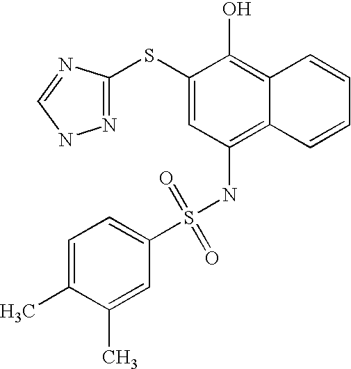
C1=C(C)C(C)=CC(S(NC2=C3C(=C(O)C(SC4=NNC=N4)=C2)C=CC=C3)(=O)=O)=C1
